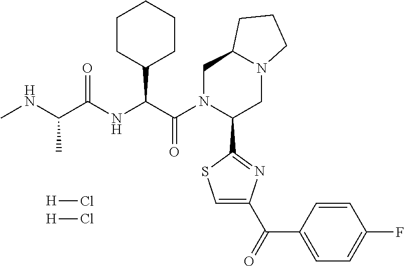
[H]Cl.[H]Cl.C1(C(C(N2C(C3=NC(C(=O)C4=CC=C(F)C=C4)=CS3)CN3C(C2)CCC3)=O)NC(C(NC)C)=O)CCCCC1
